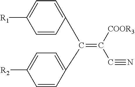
C1=CC(C(=C(C#N)[COOR3])C2=CC=C([R1])C=C2)=CC=C1[R2]
